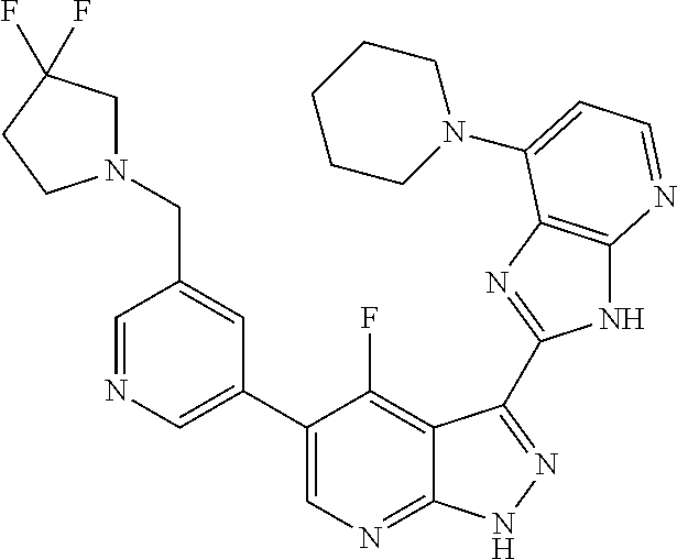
C1=NC=C(C2=CN=C3C(=C2F)C(C2=NC4=C(N2)N=CC=C4N2CCCCC2)=NN3)C=C1CN1CC(F)(F)CC1
